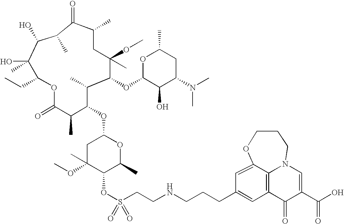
C1C(OC)(C)C(OS(CCNCCCC2=CC3=C4N(C=C(C(O)=O)C3=O)CCCOC4=C2)(=O)=O)C(C)OC1OC1C(C)C(OC2C(O)C(N(C)C)CC(C)O2)C(OC)(C)CC(C)C(=O)C(C)C(O)C(O)(C)C(CC)OC(=O)C1C
